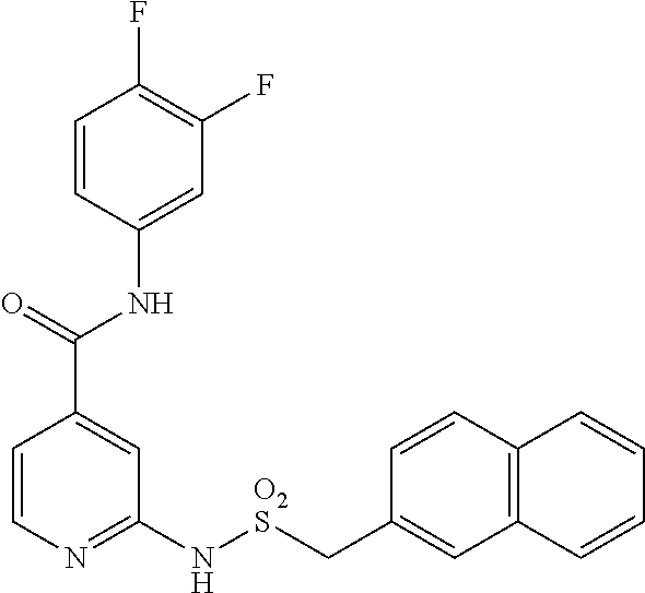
C1=CN=C(N[O2S]CC2=CC3=C(C=C2)C=CC=C3)C=C1C(=O)NC1=CC(F)=C(F)C=C1
